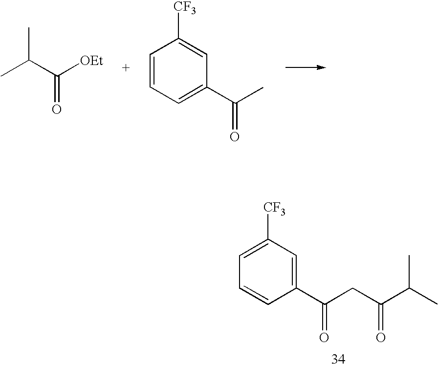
C1=C([CF3])C=C(C(CC(C(C)C)=O)=O)C=C1.CC(C([OEt])=O)C.C1=CC=C(C(C)=O)C=C1[CF3]
